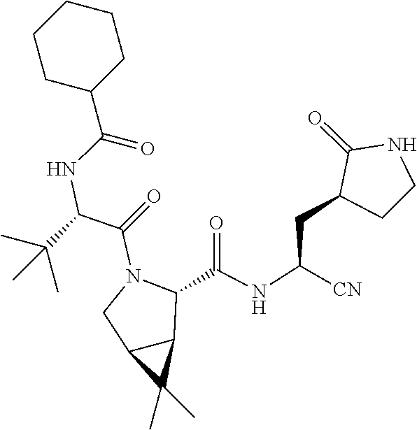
C1(C(NC(C(=O)N2C(C(NC(CC3C(=O)NCC3)[CN])=O)C3C(C3(C)C)C2)C(C)(C)C)=O)CCCCC1
